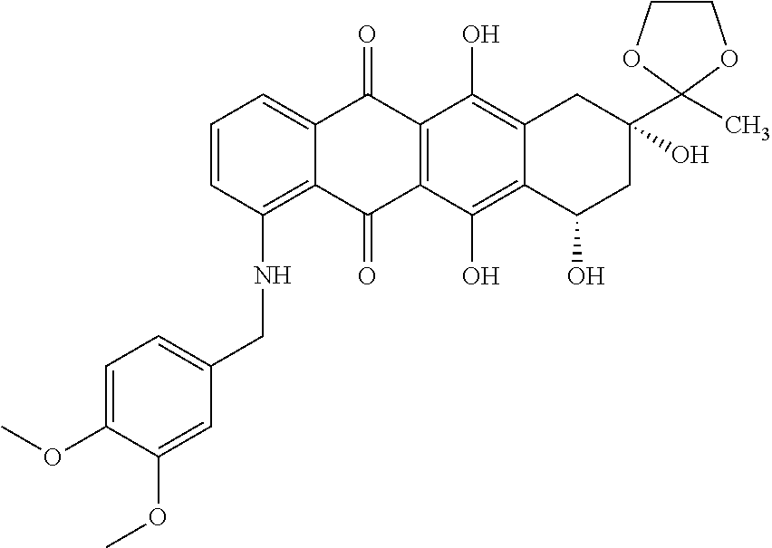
C1=CC(NCC2=CC=C(OC)C(OC)=C2)=C2C(=C1)C(=O)C1=C(C2=O)C(O)=C2C(=C1O)CC(O)(C1(C)OCCO1)CC2O
